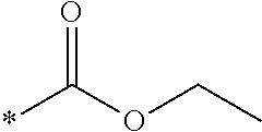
*C(OCC)=O
